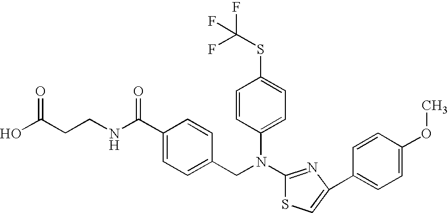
C1(C(NCCC(O)=O)=O)=CC=C(CN(C2=NC(C3=CC=C(OC)C=C3)=CS2)C2=CC=C(SC(F)(F)F)C=C2)C=C1
